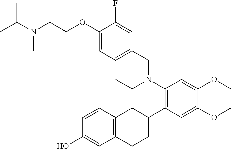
C1=CC2=C(C=C1O)CCC(C1=C(N(CC)CC3=CC=C(OCCN(C(C)C)C)C(F)=C3)C=C(OC)C(OC)=C1)C2
